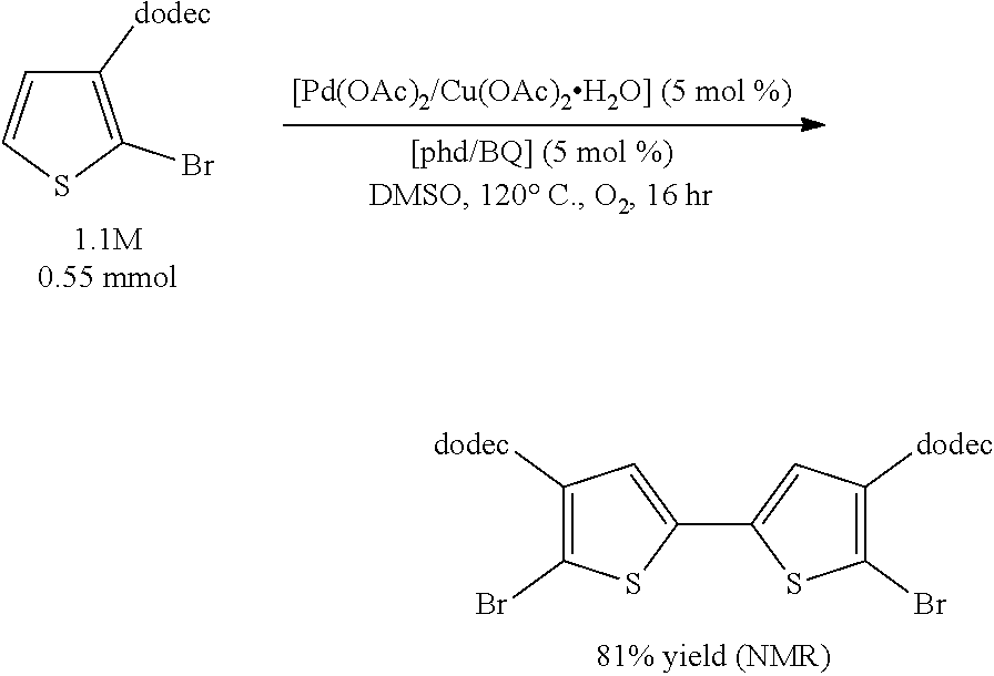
C1([dodec])=C(Br)SC=C1.C1([dodec])=C(Br)SC(C2=CC([dodec])=C(Br)S2)=C1
